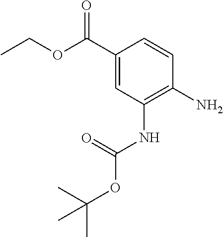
CC(C)(C)OC(NC1=C(N)C=CC(C(OCC)=O)=C1)=O
